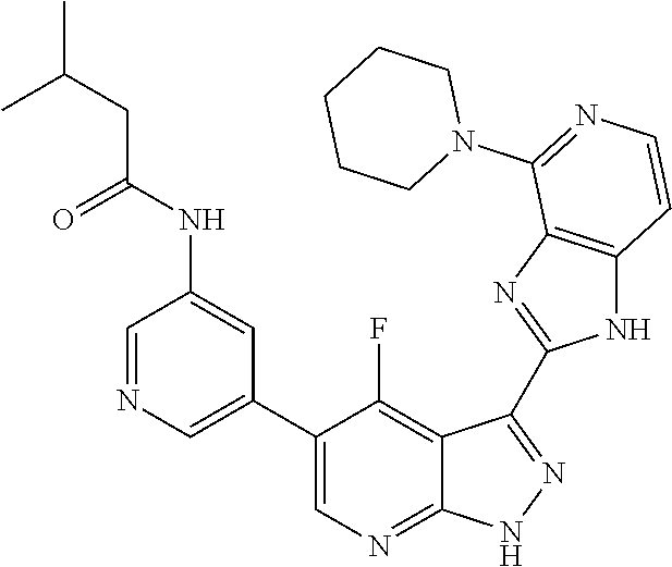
C1=NC=C(C2=CN=C3C(=C2F)C(C2=NC4=C(N2)C=CN=C4N2CCCCC2)=N[N H]3)C=C1NC(CC(C)C)=O
